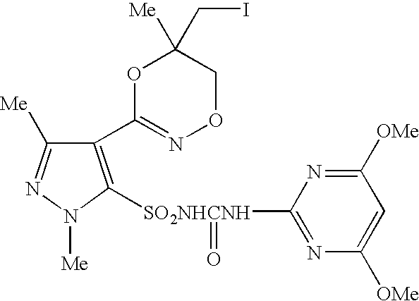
C1(C2=NOCC([Me])(CI)O2)=C([SO2NHCNH](=O)C2=NC([OMe])=CC([OMe])=N2)N([Me])N=C1[Me]
